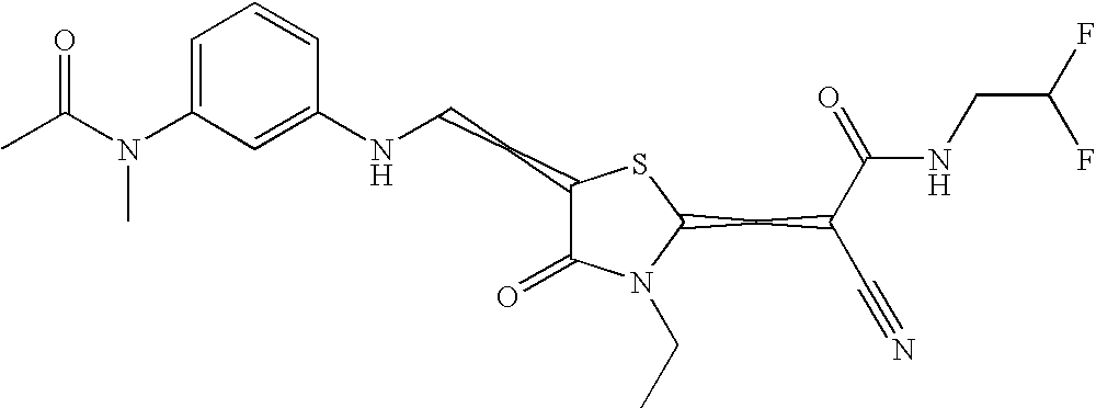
C1=C(N(C(C)=O)C)C=C(NCCC2C(=O)N(CC)C(CC(C#N)C(=O)NCC(F)F)S2)C=C1
